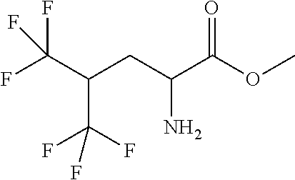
C(C(C(=O)OC)N)C(C(F)(F)F)C(F)(F)F
